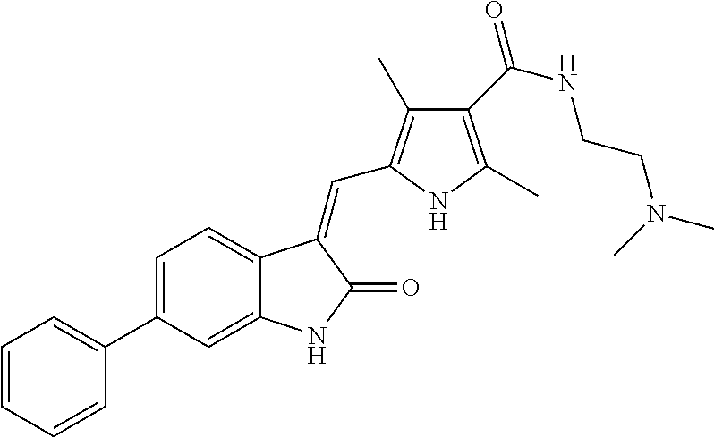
C1=C(C2=CC=CC=C2)C=C2C(=C1)C(=CC1=C(C)C(C(NCCN(C)C)=O)=C(C)N1)C(=O)N2
